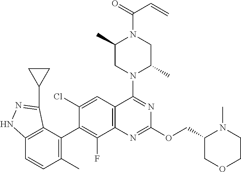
C12=C(C(C3=C(F)C4=C(C=C3Cl)C(N3C(C)CN(C(=O)C=C)C(C)C3)=NC(OCC3COCCN3C)=N4)=C(C)C=C1)C(C1CC1)=NN2
